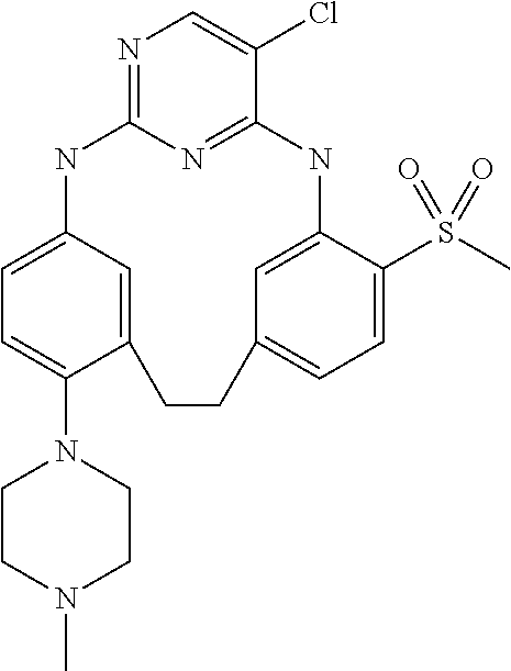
N1=C2N=C(C(Cl)=C1)NC1=CC(=CC=C1S(C)(=O)=O)CCC1=CC(=CC=C1N1CCN(C)CC1)N2
